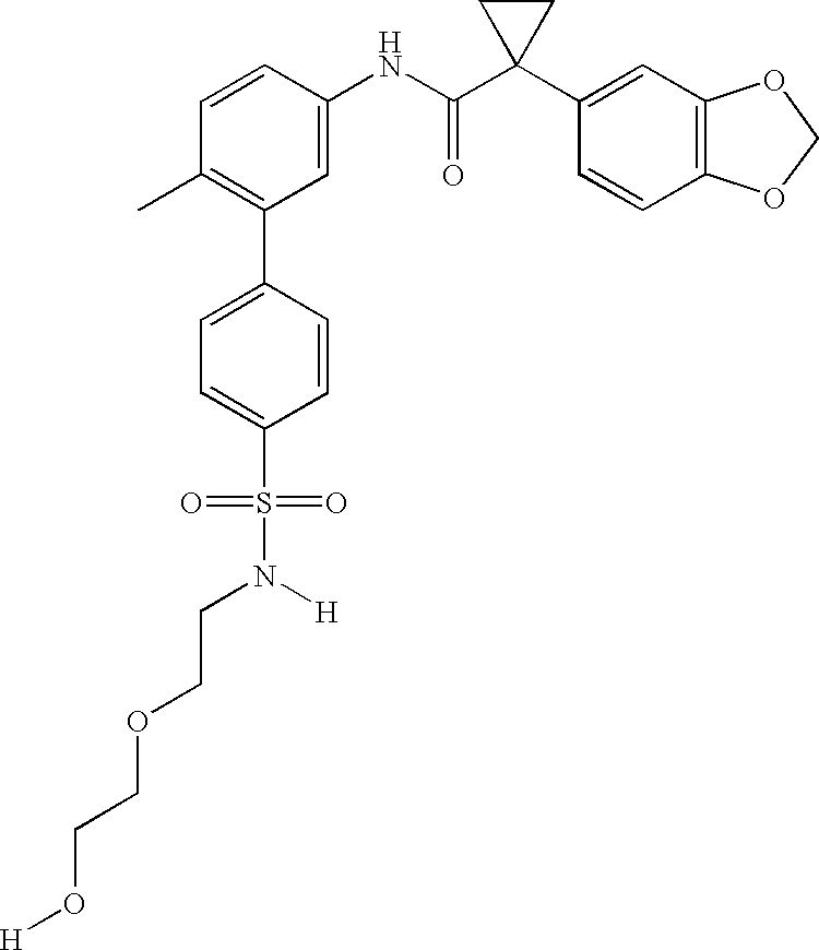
C1(NC(C2(C3=CC4=C(C=C3)OCO4)CC2)=O)=CC(C2=CC=C(S(=O)(=O)N([H])CCOCCO[H])C=C2)=C(C)C=C1
